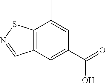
C12=C(C=C(C(=O)O)C=C1C)C=NS2
